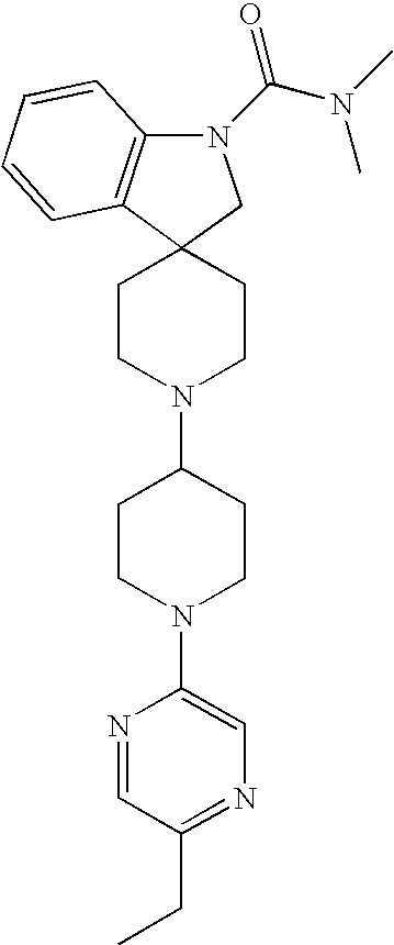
C12(CCN(C3CCN(C4=CN=C(CC)C=N4)CC3)CC1)CN(C(N(C)C)=O)C1=C2C=CC=C1
